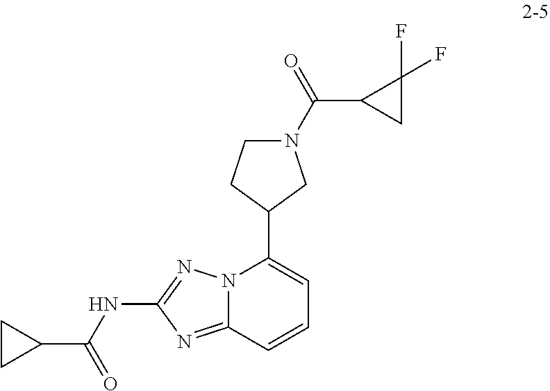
N12C(=NC(NC(C3CC3)=O)=N1)C=CC=C2C1CN(C(=O)C2CC2(F)F)CC1
